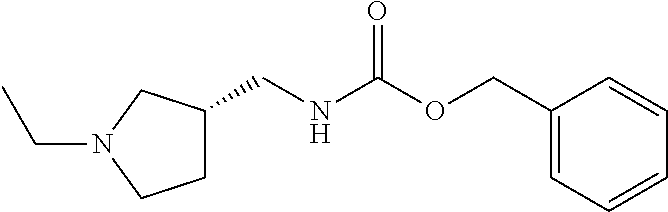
C1(COC(NCC2CCN(CC)C2)=O)=CC=CC=C1
